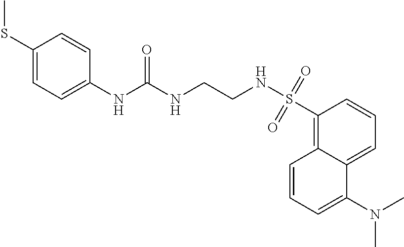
C12=CC=CC(S(NCCNC(NC3=CC=C(SC)C=C3)=O)(=O)=O)=C1C=CC=C2N(C)C
